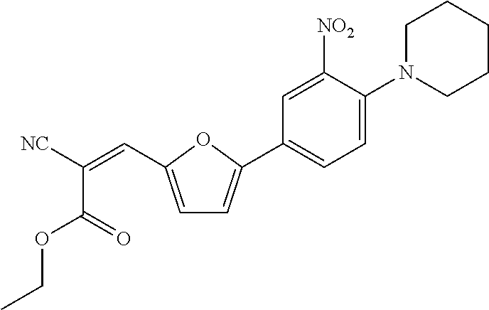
C1=C(C=C([NC])C(OCC)=O)OC(C2=CC=C(N3CCCCC3)C([NO2])=C2)=C1
